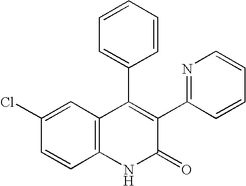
C1(Cl)=CC2=C(C=C1)NC(=O)C(C1=NC=CC=C1)=C2C1=CC=CC=C1
